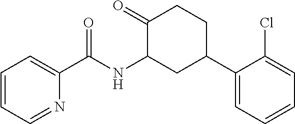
C1(=O)C(NC(C2=CC=CC=N2)=O)CC(C2=CC=CC=C2Cl)CC1
